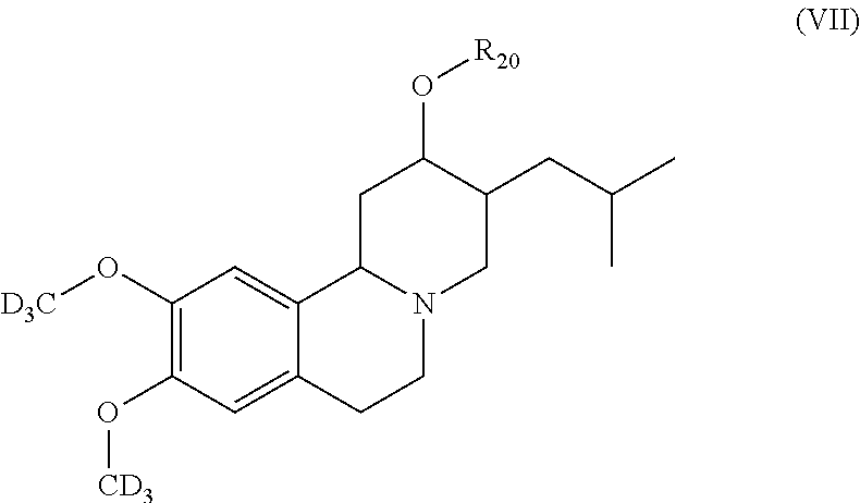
C1(O[D3C])=C(O[CD3])C=C2C(=C1)C1N(CC2)CC(CC(C)C)C(O[R20])C1
